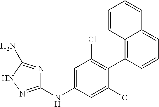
C1(NC2=CC(Cl)=C(C3=C4C(=CC=C3)C=CC=C4)C(Cl)=C2)=NNC(N)=N1
